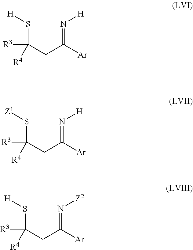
S(C(CC(=N[H])[Ar])([R3])[R4])[H].S(C(CC(=N[H])[Ar])([R3])[R4])[Z1].S(C(CC(=N[Z2])[Ar])([R3])[R4])[H]
